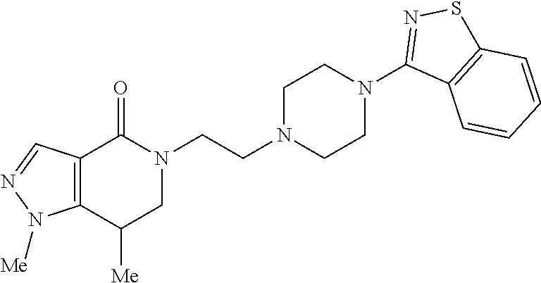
N1(CCN2CCN(C3=NSC4=C3C=CC=C4)CC2)C(=O)C2=C(C([Me])C1)N([Me])N=C2
